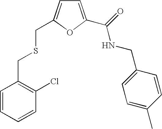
C1=C(C(NCC2=CC=C(C)C=C2)=O)OC(CSCC2=C(Cl)C=CC=C2)=C1
